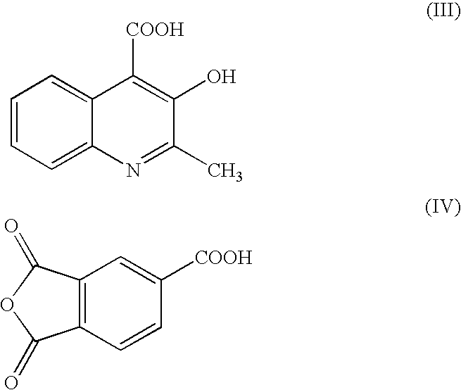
C1=CC=C2C(=C1)C([COOH])=C(O)C(C)=N2.C12=C(C=CC([COOH])=C1)C(=O)OC2=O
